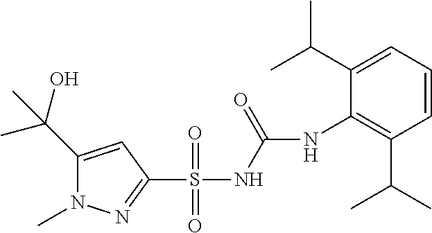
C1(C(O)(C)C)=CC(S(NC(=O)NC2=C(C(C)C)C=CC=C2C(C)C)(=O)=O)=NN1C
